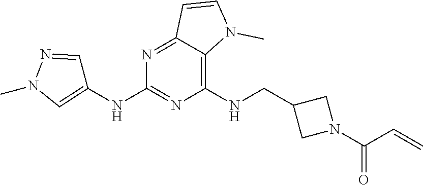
C12=NC(NC3=CN(C)N=C3)=NC(NCC3CN(C(C=C)=O)C3)=C1N(C)C=C2
